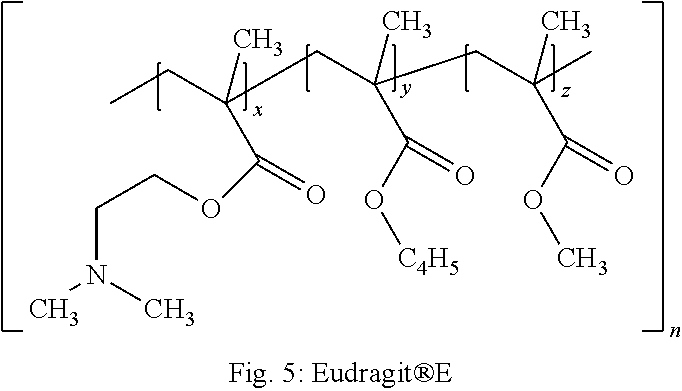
CCC(CC(CC(C)(C)C(OC)=O)(C)C(O[C4H5])=O)(C)C(OCCN(C)C)=O
